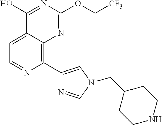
C1=C2C(=C(C3=CN(CC4CCNCC4)C=N3)N=C1)N=C(OC[CF3])N=C2O
